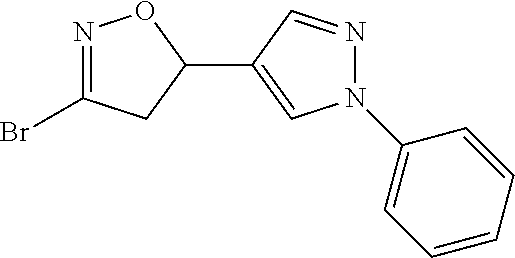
N1=C(Br)CC(C2=CN(C3=CC=CC=C3)N=C2)O1
